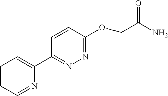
C1=CC=NC(C2=NN=C(OCC(N)=O)C=C2)=C1
